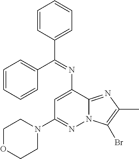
C1=CC(C(C2=CC=CC=C2)=NC2=CC(N3CCOCC3)=NN3C2=NC(C)=C3Br)=CC=C1
